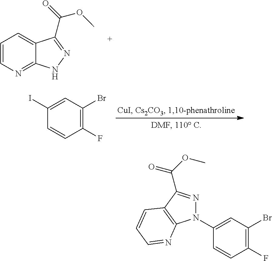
C1(I)=CC(Br)=C(F)C=C1.C1=CN=C2C(=C1)C(C(=O)OC)=NN2.C1(N2N=C(C(OC)=O)C3=C2N=CC=C3)=CC(Br)=C(F)C=C1
